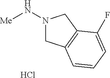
N1(N[Me])CC2=C(C1)C(F)=CC=C2.Cl
